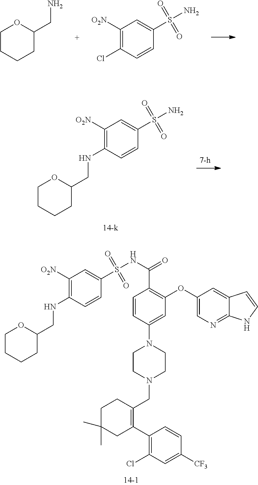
C1CCCC(CN)O1.C1([O2N])=C(Cl)C=CC(S(N)(=O)=O)=C1.C1([O2N])=C(NCC2OCCCC2)C=CC(S(N)(=O)=O)=C1.C1=CC(N2CCN(CC3=C(C4=C(Cl)C=C([CF3])C=C4)CC(C)(C)CC3)CC2)=CC(OC2=CN=C3C(=C2)C=CN3)=C1C(NS(C1=CC([O2N])=C(NCC2OCCCC2)C=C1)(=O)=O)=O
